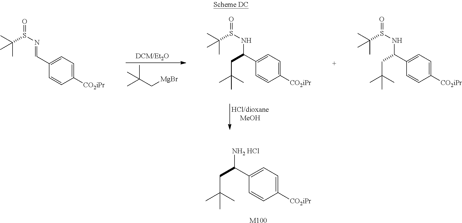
[NH2 HCl]C(C1=CC=C([CO2iPr])C=C1)CC(C)(C)C.[M100].CC(C[MgBr])(C)C.CC(S(=O)N=CC1=CC=C([CO2iPr])C=C1)(C)C.CC(S(=O)NC(C1=CC=C([CO2iPr])C=C1)CC(C)(C)C)(C)C.CC(S(=O)NC(C1=CC=C([CO2iPr])C=C1)CC(C)(C)C)(C)C
